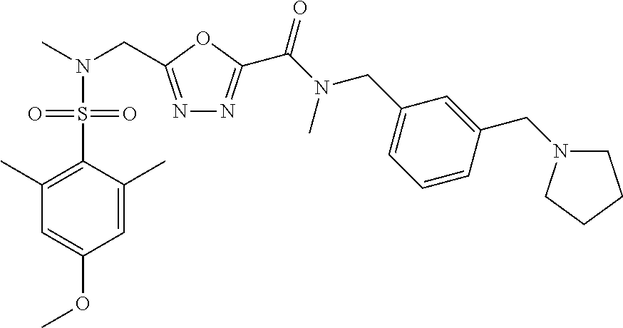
N1=C(CN(C)S(C2=C(C)C=C(OC)C=C2C)(=O)=O)OC(C(N(CC2=CC=CC(CN3CCCC3)=C2)C)=O)=N1
